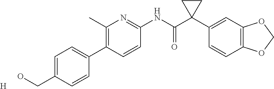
C1(C)=C(C2=CC=C(CO)C=C2)C=CC(NC(C2(C3=CC4=C(C=C3)OCO4)CC2)=O)=N1.[H]
